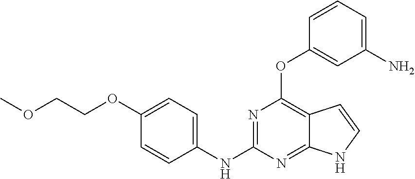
C1(NC2=NC(OC3=CC(N)=CC=C3)=C3C(=N2)NC=C3)=CC=C(OCCOC)C=C1
